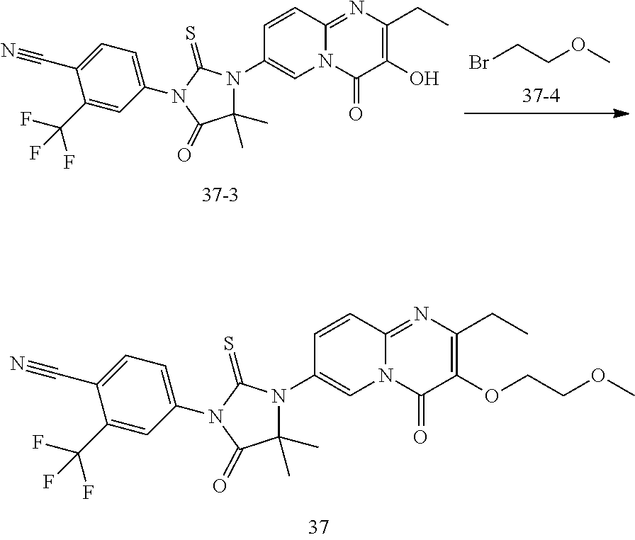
BrCCOC.N12C(=NC(CC)=C(O)C1=O)C=CC(N1C(C)(C)C(=O)N(C3=CC=C(C#N)C(C(F)(F)F)=C3)C1=S)=C2.N12C(=NC(CC)=C(OCCOC)C1=O)C=CC(N1C(C)(C)C(=O)N(C3=CC=C(C#N)C(C(F)(F)F)=C3)C1=S)=C2
